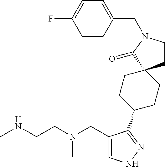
CNCCN(CC1=CNN=C1C1CCC2(CC1)CCN(CC1=CC=C(F)C=C1)C2=O)C
